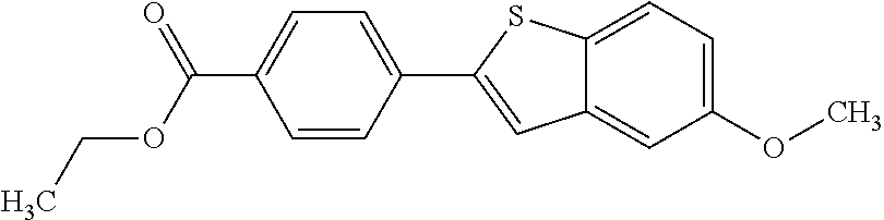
C12=CC=C(OC)C=C1C=C(C1=CC=C(C(=O)OCC)C=C1)S2
